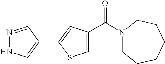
N1=CC(C2=CC(C(N3CCCCCC3)=O)=CS2)=CN1
